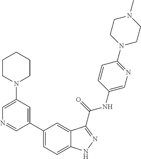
C1(N2CCCCC2)=CN=CC(C2=CC=C3C(=C2)C(C(NC2=CN=C(N4CCN(C)CC4)C=C2)=O)=NN3)=C1
